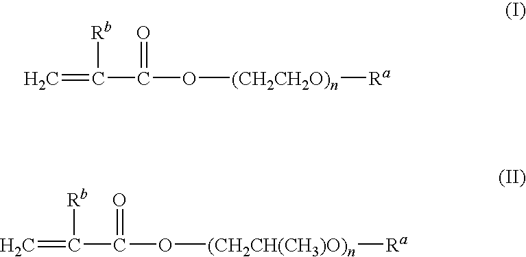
C=C([Rb])C(=O)O[(CH2CH2O)n][Ra].C=C([Rb])C(=O)O[(CH2CH(CH3)O)n][Ra]
